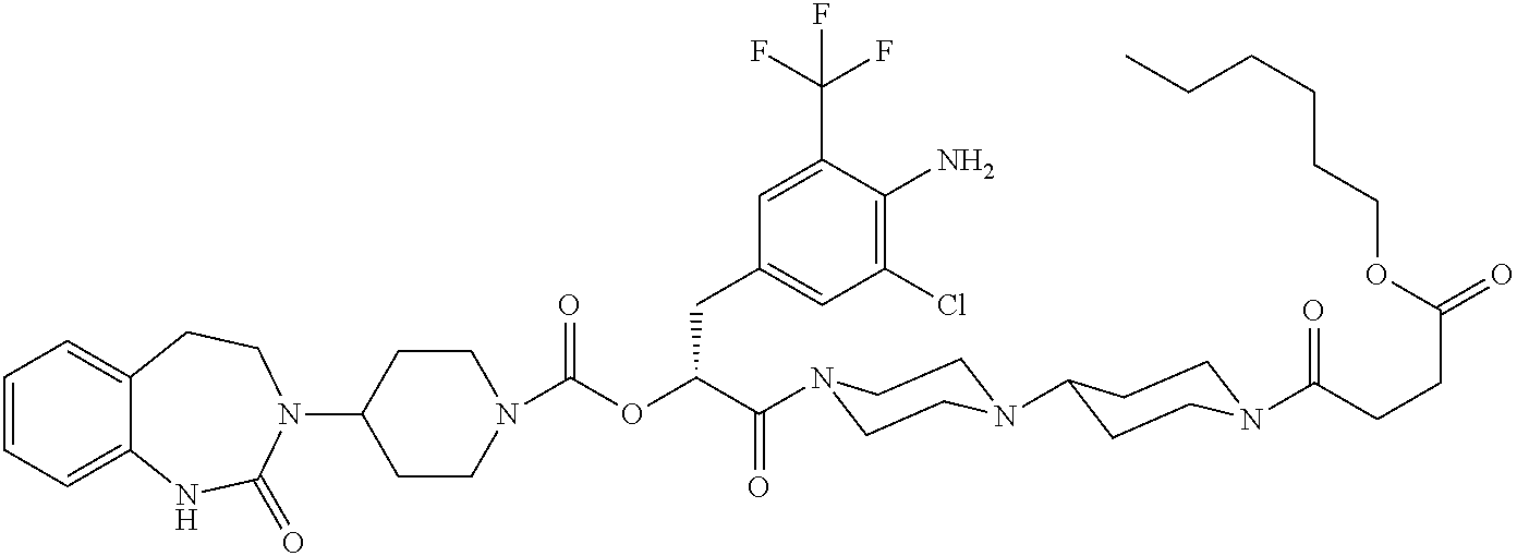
C1=CC=C2C(=C1)CCN(C1CCN(C(OC(C(=O)N3CCN(C4CCN(C(=O)CCC(=O)OCCCCCC)CC4)CC3)CC3=CC(Cl)=C(N)C(C(F)(F)F)=C3)=O)CC1)C(=O)N2
